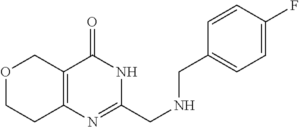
O1CCC2=C(C1)C(=O)NC(CNCC1=CC=C(F)C=C1)=N2
